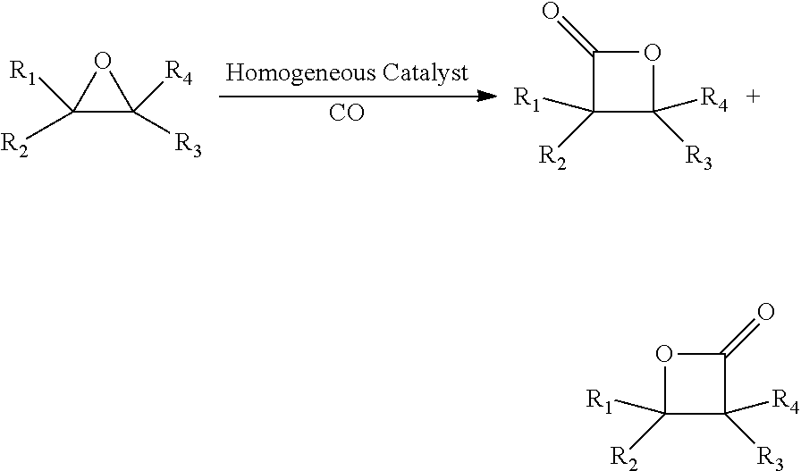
C1([R2])([R1])C([R3])([R4])O1.O1C(=O)C([R2])([R1])C1([R3])[R4].[CO].C1(=O)OC([R2])([R1])C1([R3])[R4]
